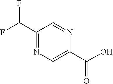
C1(C(F)F)=NC=C(C(O)=O)N=C1
